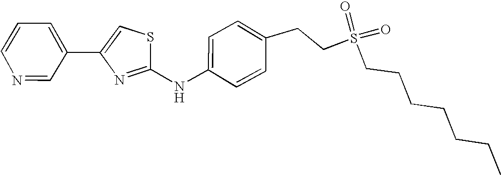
C1=C(NC2=NC(C3=CC=CN=C3)=CS2)C=CC(CCS(CCCCCCC)(=O)=O)=C1
